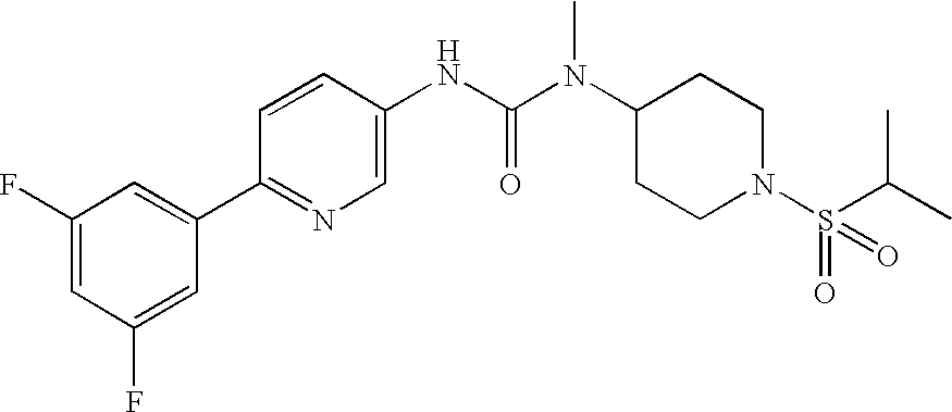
C1(F)=CC(F)=CC(C2=NC=C(NC(N(C3CCN(S(=O)(C(C)C)=O)CC3)C)=O)C=C2)=C1
